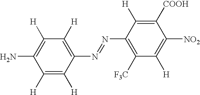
C1([H])=C([H])C(N=NC2=C([F3C])C([H])=C([NO2])C([COOH])=C2[H])=C([H])C([H])=C1N
